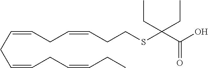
C(CC=CCC=CCC)=CCC=CCCSC(C(O)=O)(CC)CC
